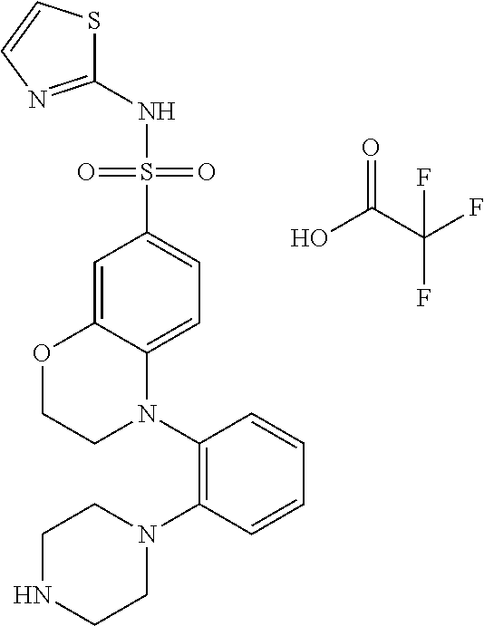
C1(N2C3=CC=C(S(NC4=NC=CS4)(=O)=O)C=C3OCC2)=C(N2CCNCC2)C=CC=C1.OC(C(F)(F)F)=O
